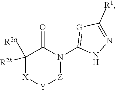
N1=C([R1])[G]=C(N2[Z][Y][X]C([R2a])([R2b])C2=O)N1
